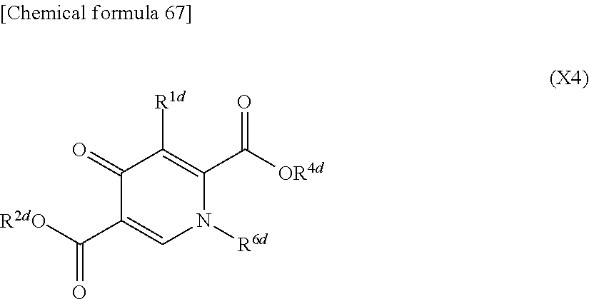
C1(=O)C(C(=O)[R2dO])=CN([R6d])C(C([OR4d])=O)=C1[R1d]
